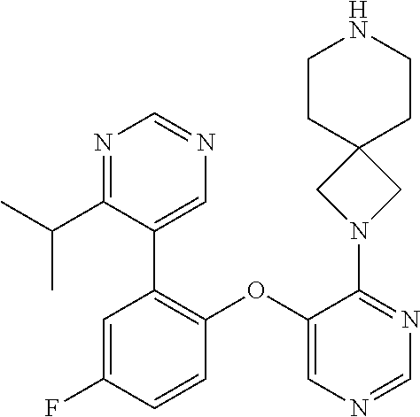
C1=C(F)C=CC(OC2=CN=CN=C2N2CC3(C2)CCNCC3)=C1C1=CN=CN=C1C(C)C
